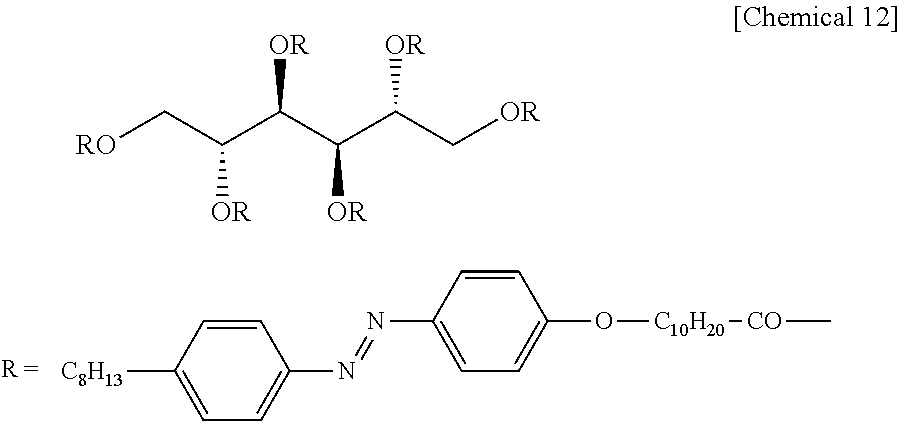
C1=CC([C8H13])=CC=C1N=NC1=CC=C(O[C10H20][CO]C)C=C1.[RO]CC(C(C(C(C[OR])[OR])[OR])[OR])[OR]
